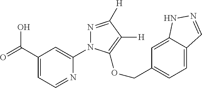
OC(C1=CC=NC(N2N=C([H])C([H])=C2OCC2=CC=C3C(=C2)NN=C3)=C1)=O
